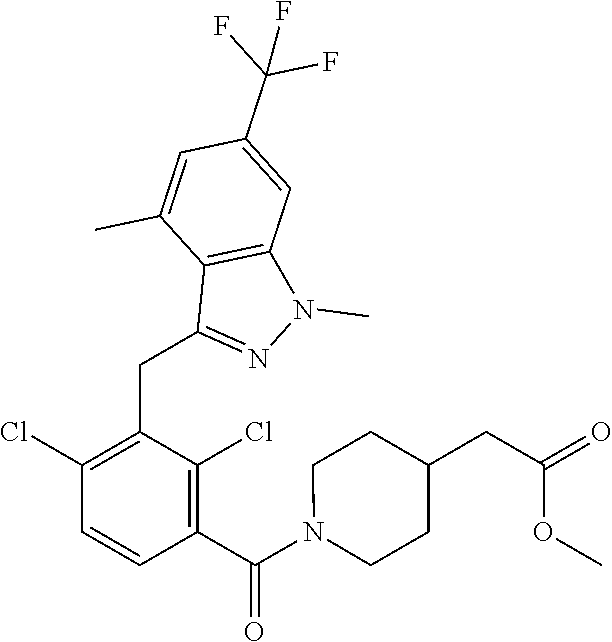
C1(CC2=NN(C)C3=C2C(C)=CC(C(F)(F)F)=C3)=C(Cl)C=CC(C(N2CCC(CC(=O)OC)CC2)=O)=C1Cl
